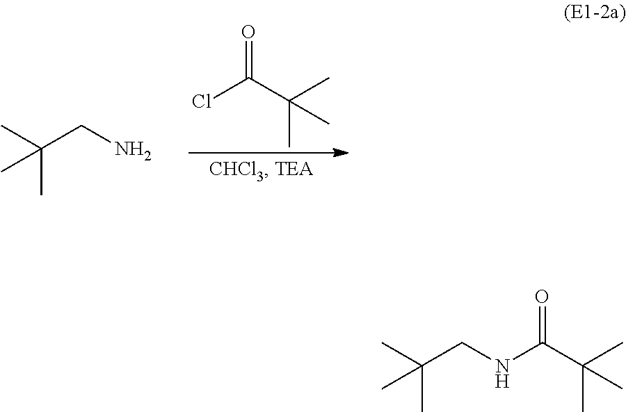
C(C)(C)(CN)C.O=C(C(C)(C)C)Cl.C(C)(C)(CNC(C(C)(C)C)=O)C
